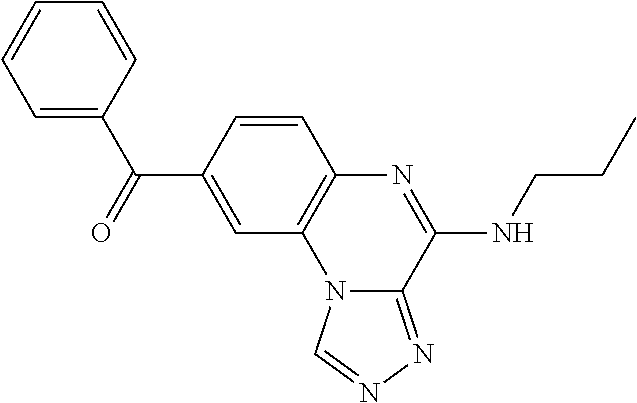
C(C1=CC2=C(C=C1)N=C(NCCC)C1=NN=CN21)(=O)C1=CC=CC=C1
